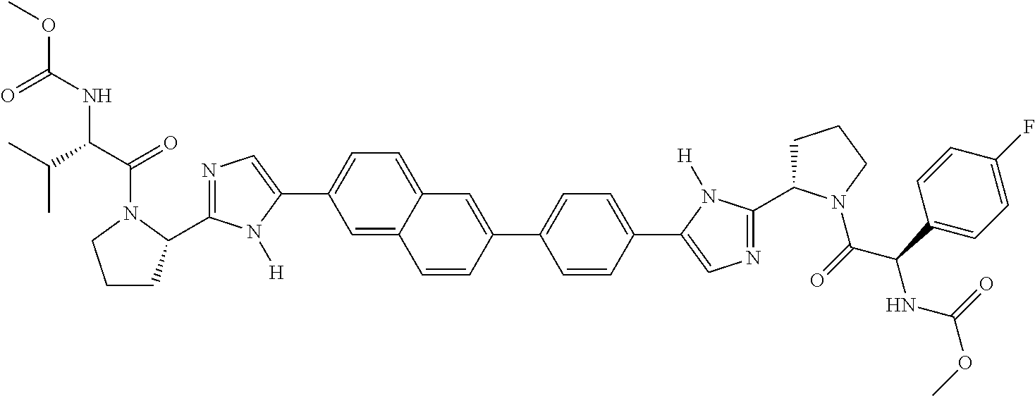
N1=C(C2CCCN2C(C(C(C)C)NC(=O)OC)=O)N([H])C(C2=CC=C3C(=C2)C=CC(C2=CC=C(C4=CN=C(C5CCCN5C(=O)C(C5=CC=C(F)C=C5)NC(OC)=O)N4[H])C=C2)=C3)=C1
